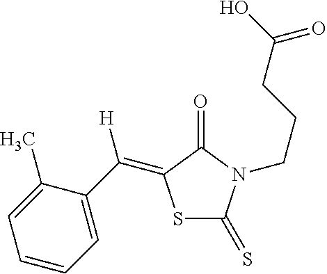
S1C(=S)N(CCCC(O)=O)C(=O)C1=C(C1=CC=CC=C1C)[H]
